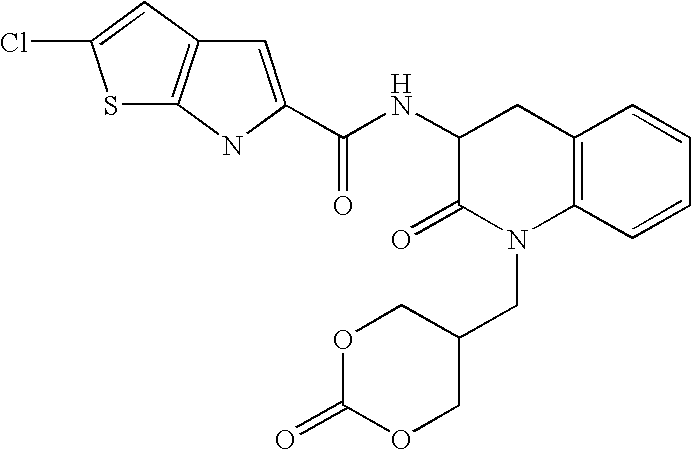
C12=C(C=CC=C1)N(CC1COC(=O)OC1)C(=O)C(NC(=O)C1=CC3=C(N1)SC(Cl)=C3)C2
